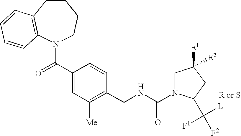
C1CC2=C(N(C(C3=CC([Me])=C(CNC(N4CC([E1])([E2])CC4C([F2])([L])[F1])=O)C=C3)=O)CC1)C=CC=C2
